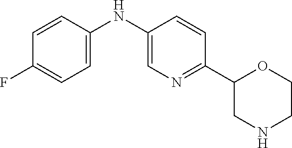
FC1=CC=C(NC2=CN=C(C3CNCCO3)C=C2)C=C1
